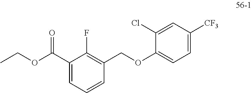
C1(C(OCC)=O)=CC=CC(COC2=CC=C([CF3])C=C2Cl)=C1F
